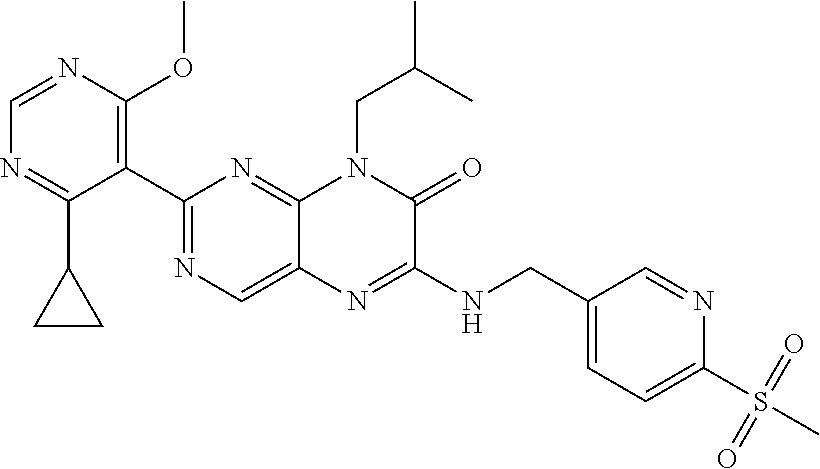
C1=NC(OC)=C(C2=NC=C3C(=N2)N(CC(C)C)C(=O)C(NCC2=CC=C(S(=O)(=O)C)N=C2)=N3)C(C2CC2)=N1
